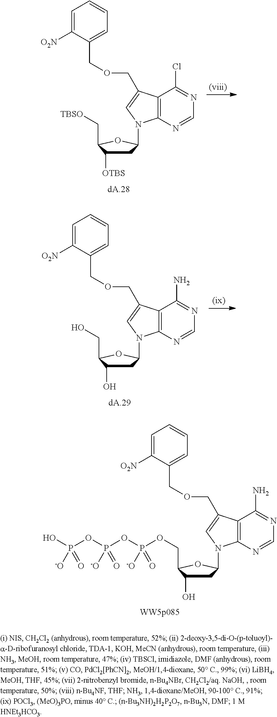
C12=C(N=CN=C1Cl)N(C1CC([OTBS])C(C[TBSO])O1)C=C2COCC1=CC=CC=C1[O2N].C12=C(N=CN=C1N)N(C1CC(O)C(CO)O1)C=C2COCC1=CC=CC=C1[O2N].C1C(O)C(COP([-O])(OP([-O])(OP([-O])(O)=O)=O)=O)OC1N1C2=C(C(N)=NC=N2)C(COCC2=CC=CC=C2[O2N])=C1
